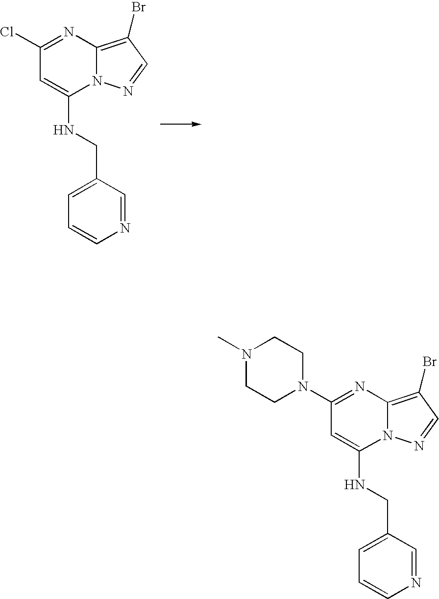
N12C(=C(Br)C=N1)N=C(Cl)C=C2NCC1=CC=CN=C1.N12C(=C(Br)C=N1)N=C(N1CCN(C)CC1)C=C2NCC1=CC=CN=C1
